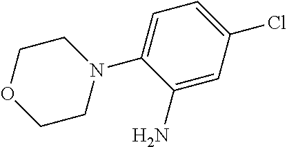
C1CN(C2=CC=C(Cl)C=C2N)CCO1
